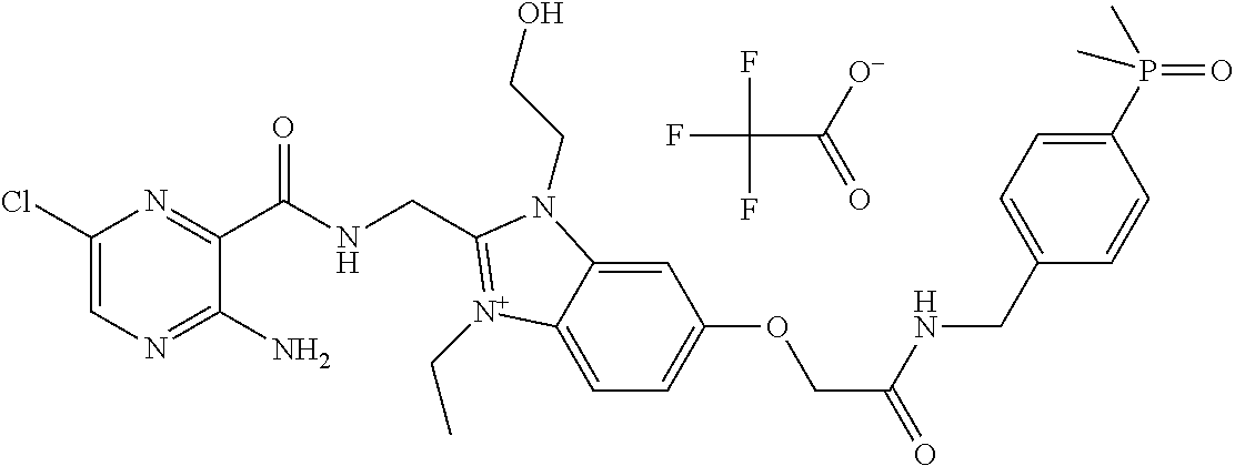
C1(Cl)=CN=C(N)C(C(NCC2=[N+](CC)C3=CC=C(OCC(=O)NCC4=CC=C(P(=O)(C)C)C=C4)C=C3N2CCO)=O)=N1.FC(F)(F)C([O-])=O
